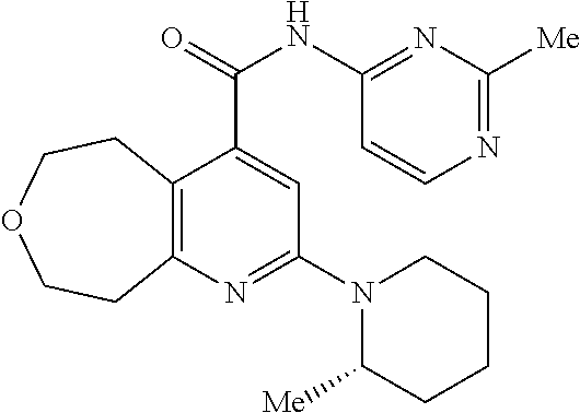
C12=C(N=C(N3C([Me])CCCC3)C=C1C(NC1=NC([Me])=NC=C1)=O)CCOCC2
